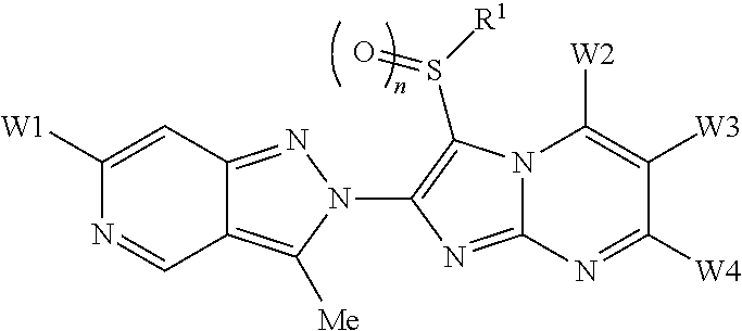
C12=C([Me])N(C3=C(S([R1])=O)N4C(=N3)N=C([W4])C([W3])=C4[W2])N=C1C=C([W1])N=C2
